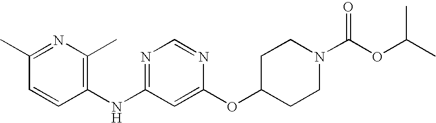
C1(C)=NC(C)=C(NC2=NC=NC(OC3CCN(C(OC(C)C)=O)CC3)=C2)C=C1
